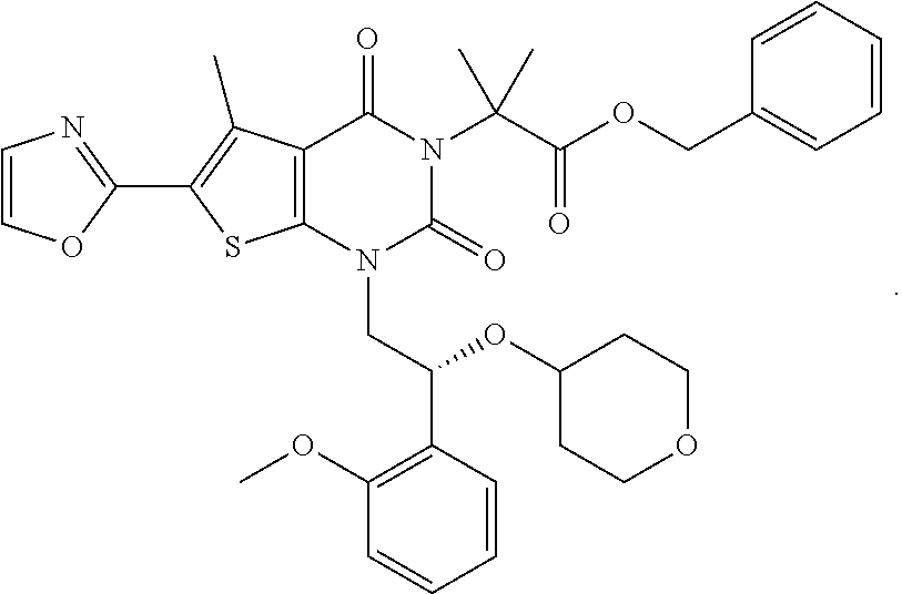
C1(C2=C(C)C3=C(S2)N(CC(C2=C(OC)C=CC=C2)OC2CCOCC2)C(=O)N(C(C(OCC2=CC=CC=C2)=O)(C)C)C3=O)=NC=CO1
